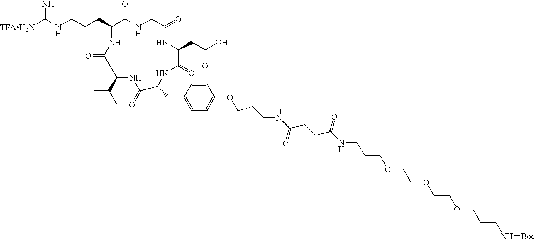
[TFAH2N]C(NCCCC1C(=O)NCC(=O)NC(CC(O)=O)C(=O)NC(CC2=CC=C(OCCCNC(CCC(NCCCOCCOCCOCCCN[Boc])=O)=O)C=C2)C(=O)NC(C(C)C)C(=O)N1)=N
